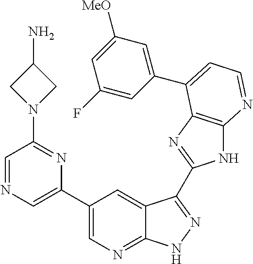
C1(C2=CN=CC(N3CC(N)C3)=N2)=CN=C2C(=C1)C(C1=NC3=C(N1)N=CC=C3C1=CC([MeO])=CC(F)=C1)=NN2
